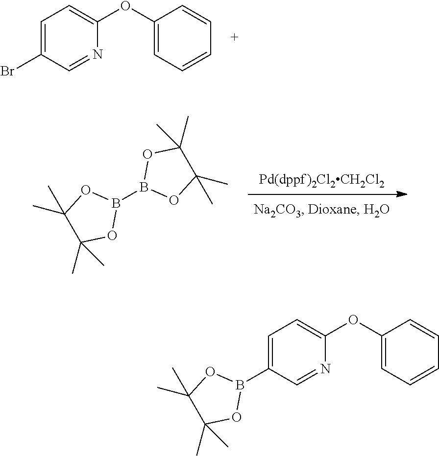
C1=C(Br)C=NC(OC2=CC=CC=C2)=C1.[Pd(dppf)2Cl2CH2Cl2].B1(B2OC(C)(C)C(C)(C)O2)OC(C)(C)C(C)(C)O1.C1=C(B2OC(C)(C)C(C)(C)O2)C=NC(OC2=CC=CC=C2)=C1
